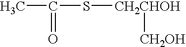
CC(=O)S[CH2CHOH][CH2OH]
